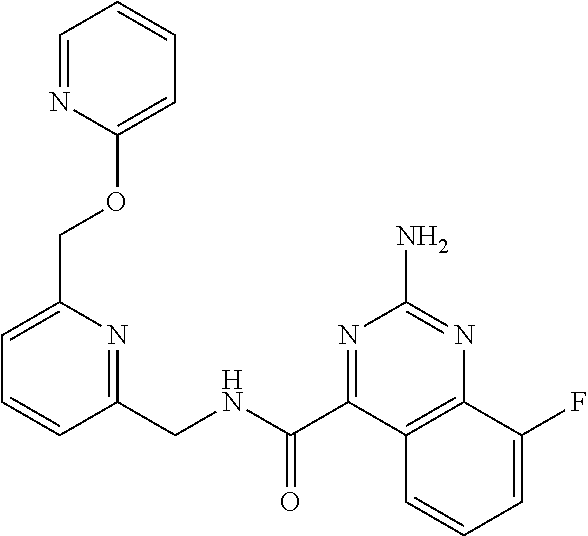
C1=C(COC2=CC=CC=N2)N=C(CNC(C2=NC(N)=NC3=C2C=CC=C3F)=O)C=C1
